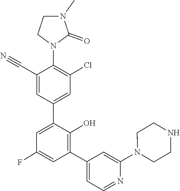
N1(C2=CC(C3=C(O)C(C4=CC(Cl)=C(N5CCN(C)C5=O)C(C#N)=C4)=CC(F)=C3)=CC=N2)CCNCC1
